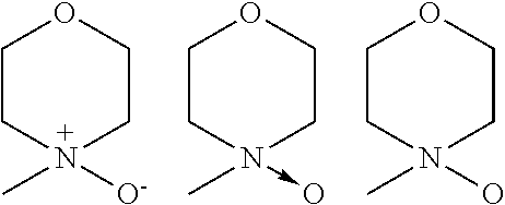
C1CN(C)([O-])CCO1.C1CN(C)(->O)CCO1.C1CN(C)(O)CCO1
